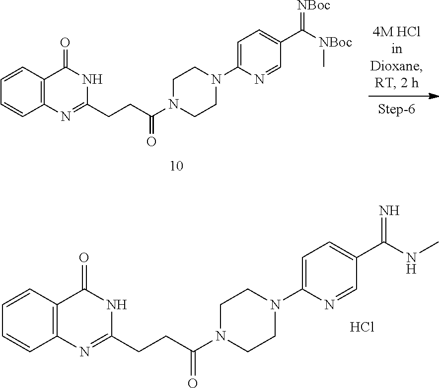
C12=C(C(=O)NC(CCC(N3CCN(C4=CC=C(C([NBoc]C)=[NBoc])C=N4)CC3)=O)=N1)C=CC=C2.C12=C(C(=O)NC(CCC(N3CCN(C4=CC=C(C(NC)=N)C=N4)CC3)=O)=N1)C=CC=C2.Cl
